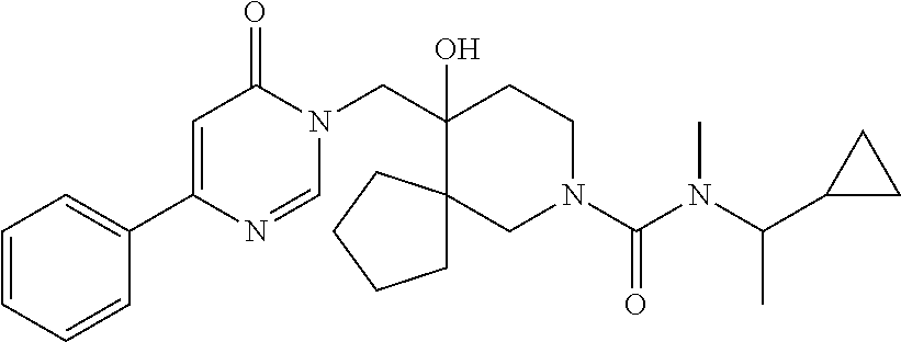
C1=CC=CC(C2=CC(=O)N(CC3(O)CCN(C(=O)N(C(C4CC4)C)C)CC34CCCC4)C=N2)=C1
